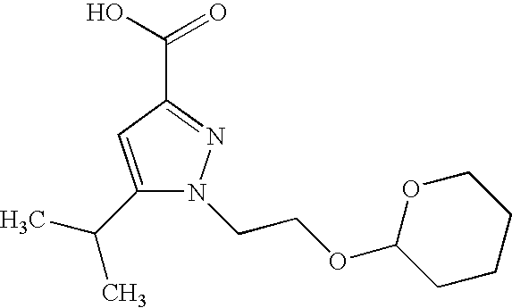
C1(C(C)C)=CC(C(O)=O)=NN1CCOC1CCCCO1
